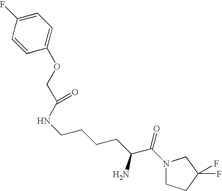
C(C(NCCCCC(C(N1CCC(F)(F)C1)=O)N)=O)OC1=CC=C(F)C=C1
